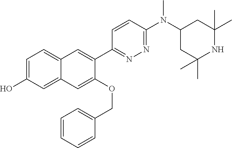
C1(C2=CC3=CC=C(O)C=C3C=C2OCC2=CC=CC=C2)=NN=C(N(C2CC(C)(C)NC(C)(C)C2)C)C=C1
